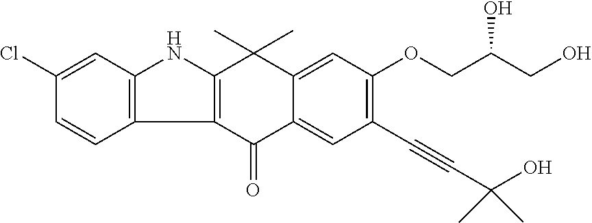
C1(Cl)=CC2=C(C=C1)C1=C(N2)C(C)(C)C2=CC(OCC(CO)O)=C(C#CC(O)(C)C)C=C2C1=O
